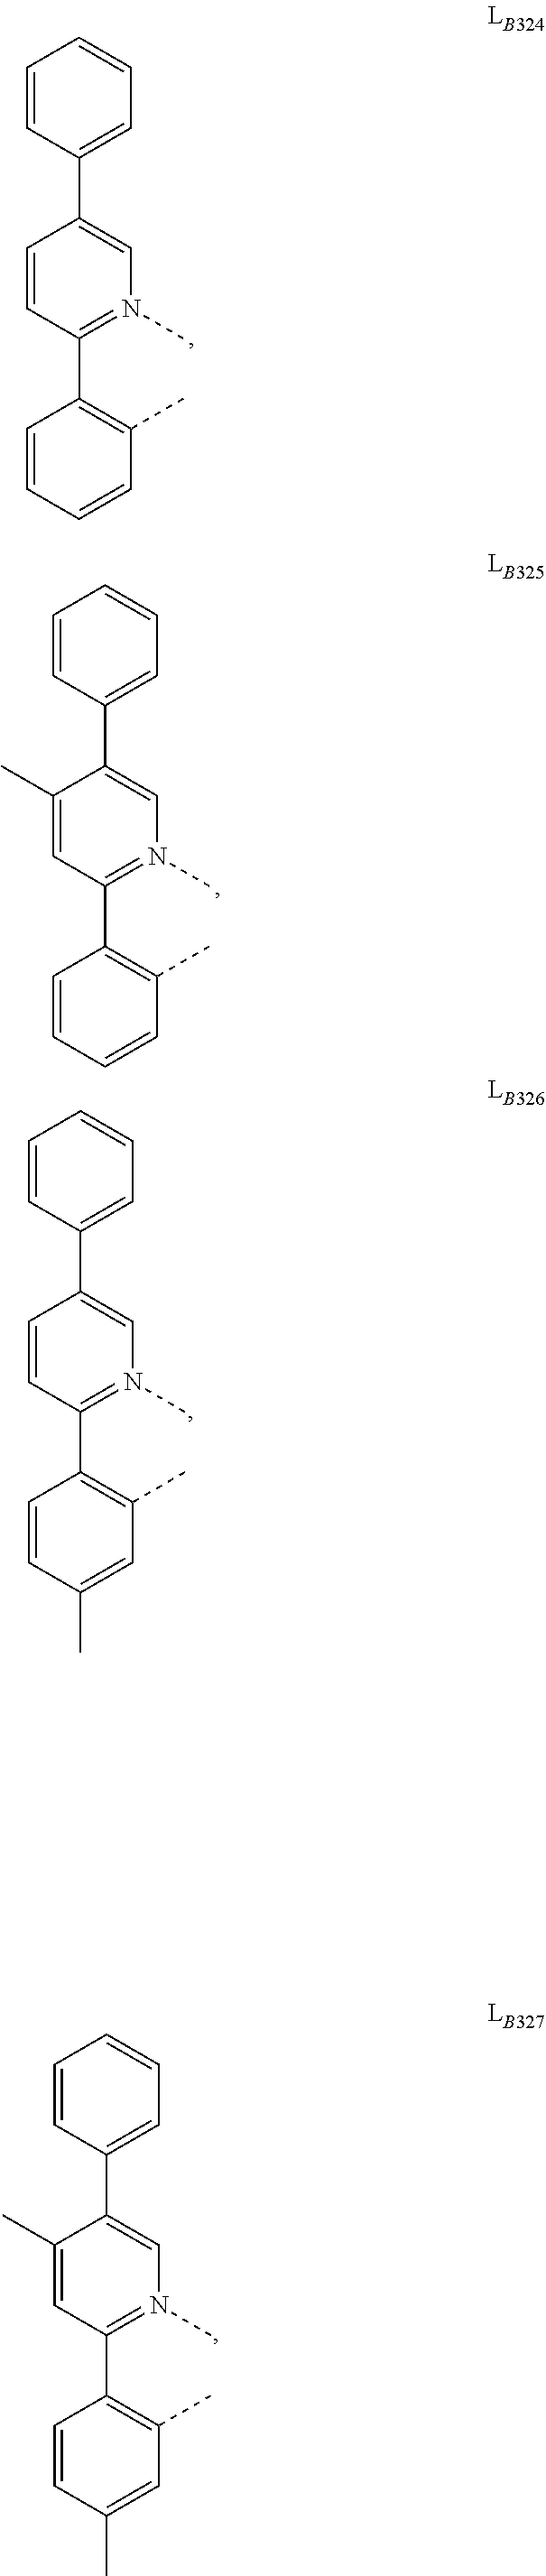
C1=CC(C2=C(C)C=CC=C2)=N(C)C=C1C1=CC=CC=C1.C1(C)=CC(C2=C(C)C=CC=C2)=N(C)C=C1C1=CC=CC=C1.C1=CC(C2=C(C)C=C(C)C=C2)=N(C)C=C1C1=CC=CC=C1.C1(C)=CC(C2=C(C)C=C(C)C=C2)=N(C)C=C1C1=CC=CC=C1
